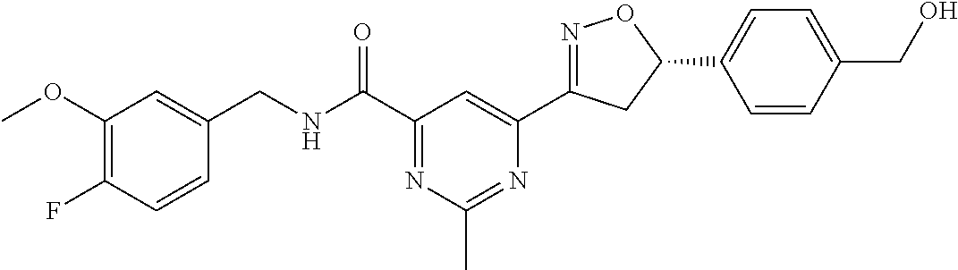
C1(OC)=C(F)C=CC(CNC(C2=NC(C)=NC(C3=NOC(C4=CC=C(CO)C=C4)C3)=C2)=O)=C1
